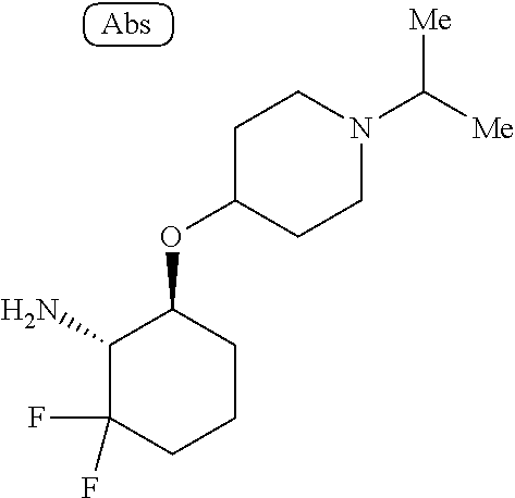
C1(N)C(F)(F)CCCC1OC1CCN(C([Me])[Me])CC1
